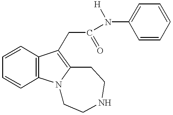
C1=CC2=C(C=C1)N1C(=C2CC(=O)N([H])C2=CC=CC=C2)CCNCC1
